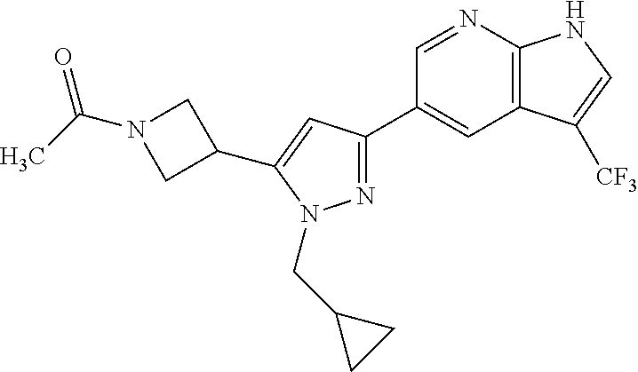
C1=NC2=C(C=C1C1=NN(CC3CC3)C(C3CN(C(C)=O)C3)=C1)C([CF3])=CN2
